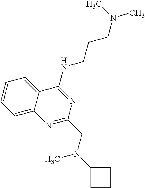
C1=CC=C2C(=C1)N=C(CN(C1CCC1)C)N=C2NCCCN(C)C
